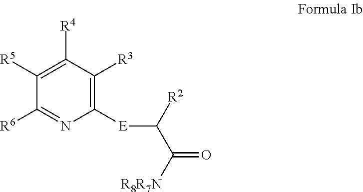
C1([R4])=C([R5])C([R6])=NC([E]C(C(=O)[R8R7N])[R2])=C1[R3]
